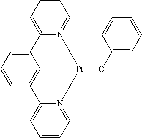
C12=CC=CC3=C1[Pt](OC1=CC=CC=C1)(N1=CC=CC=C31)N1=CC=CC=C21
